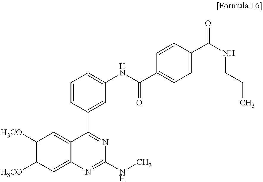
C1([H3CO])=C([H3CO])C=C2C(=C1)C(C1=CC(NC(C3=CC=C(C(NCCC)=O)C=C3)=O)=CC=C1)=NC(NC)=N2
